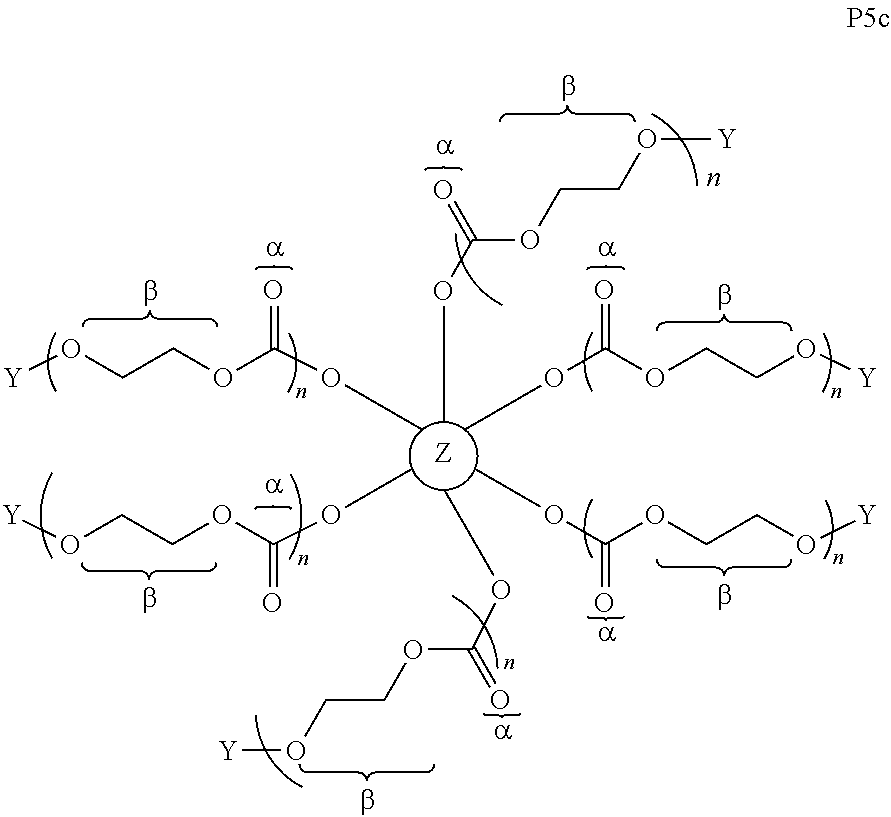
[Z].COC(=O)OCCO[Y].COC(=O)OCCO[Y].COC(=O)OCCO[Y].COC(=O)OCCO[Y].COC(=O)OCCO[Y].COC(=O)OCCO[Y]
